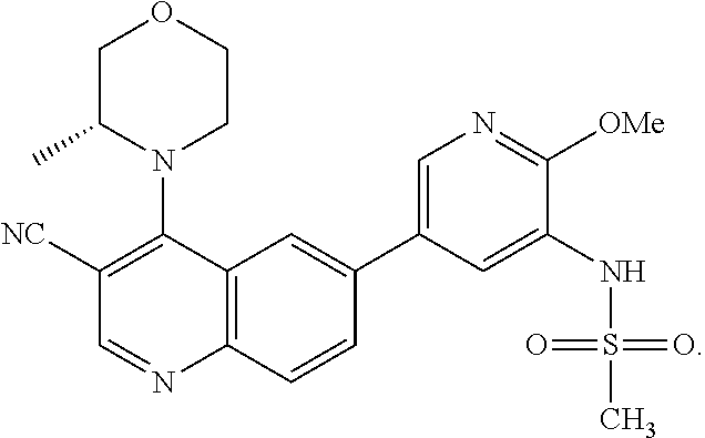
C1([NC])=C(N2CCOCC2C)C2=C(N=C1)C=CC(C1=CN=C([OMe])C(NS(=O)(=O)C)=C1)=C2
